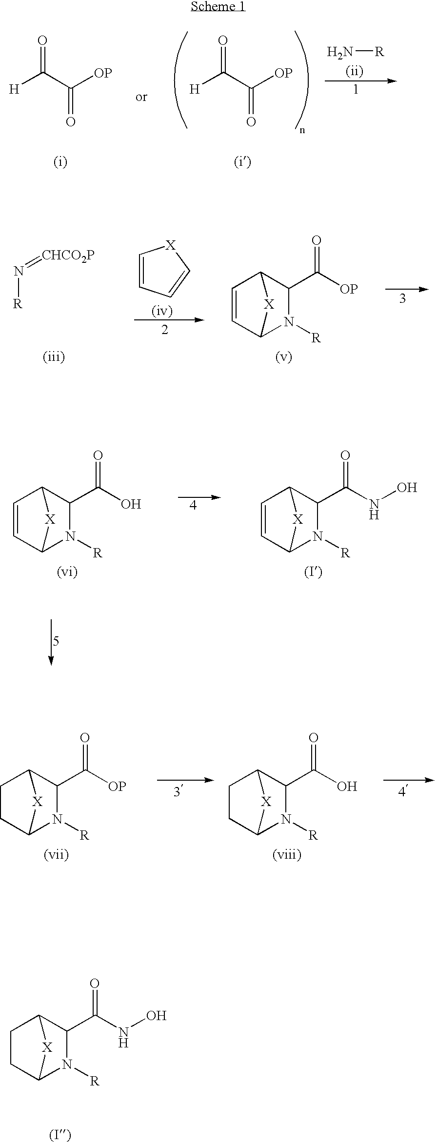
[H]C(=O)C(=O)[OP].[(i)].[H]C(=O)C(=O)[OP].[(i)].N[R].N([R])=[CHCO2P].C1=CC=C[X]1.C1=CC2N([R])C(C(=O)[OP])C1[X]2.C1=CC2N([R])C(C(=O)O)C1[X]2.C1=CC2N([R])C(C(=O)NO)C1[X]2.C1CC2N([R])C(C(=O)[OP])C1[X]2.C1CC2N([R])C(C(=O)O)C1[X]2.C1CC2N([R])C(C(=O)NO)C1[X]2
